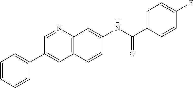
C1=NC2=C(C=C1C1=CC=CC=C1)C=CC(NC(C1=CC=C(F)C=C1)=O)=C2
